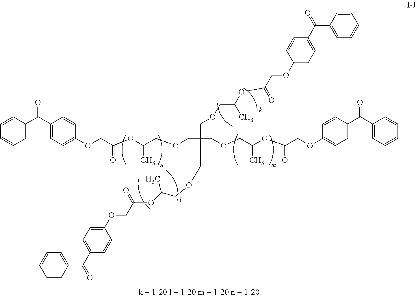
C1=C(C(C2=CC=C(OCC(OC(COCC(COCC(OC(COC3=CC=C(C(=O)C4=CC=CC=C4)C=C3)=O)C)(COCC(OC(COC3=CC=C(C(=O)C4=CC=CC=C4)C=C3)=O)C)COCC(C)OC(COC3=CC=C(C(C4=CC=CC=C4)=O)C=C3)=O)C)=O)C=C2)=O)C=CC=C1
